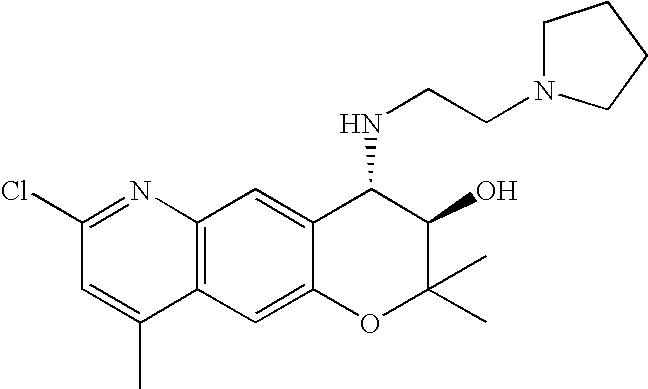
C12=C(C=C3C(=C1)C(NCCN1CCCC1)C(O)C(C)(C)O3)C(C)=CC(Cl)=N2
